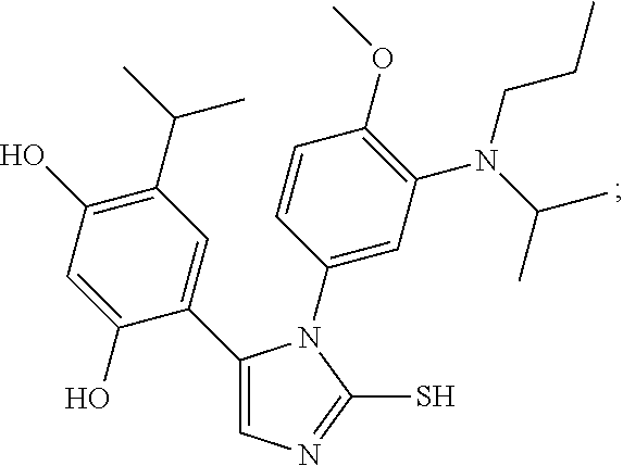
C1(C2=CN=C(S)N2C2=CC(N(C(C)C)CCC)=C(OC)C=C2)=CC(C(C)C)=C(O)C=C1O
